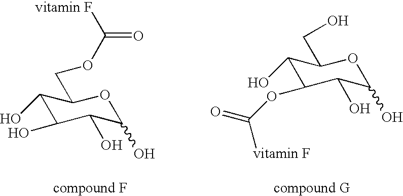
C1(O)C(O)C(O)C(O)OC1COC(=O)[vitamin F].C1(O)C(OC([vitamin F])=O)C(O)C(O)OC1CO
